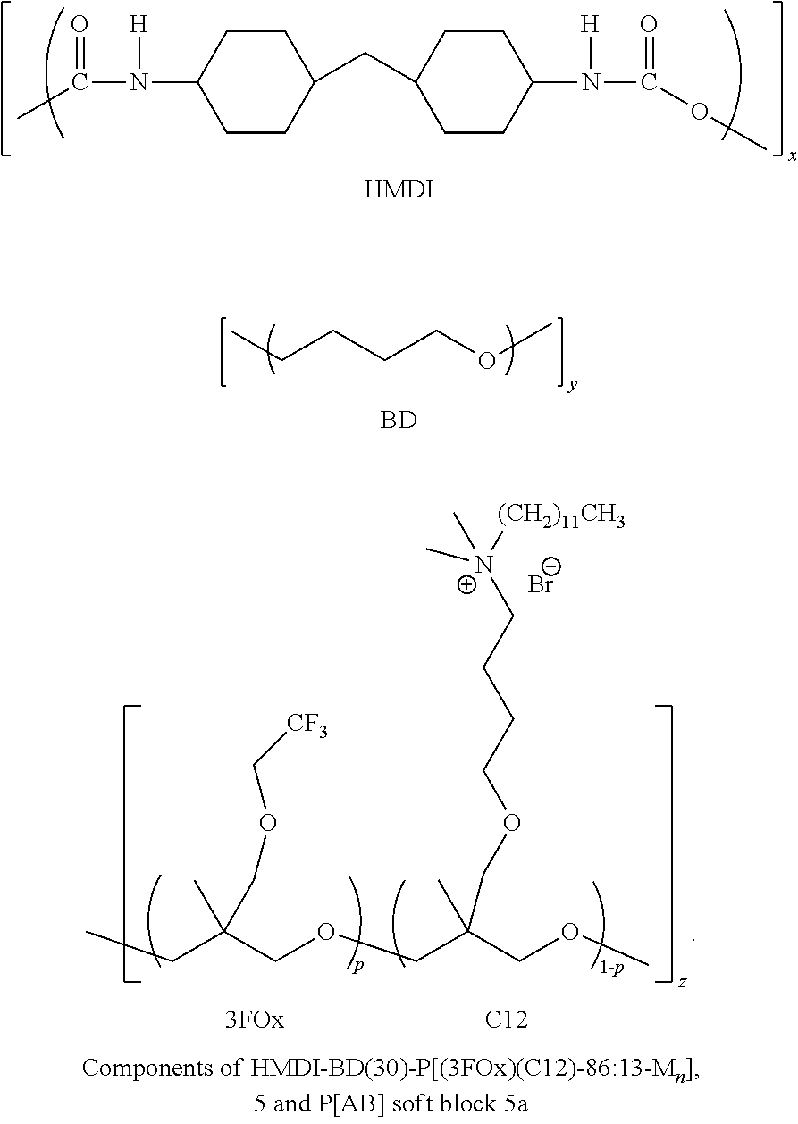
C1CC(N(C(C)=O)[H])CCC1CC1CCC(N(C(OCC)=O)[H])CC1.[HMDI].[Br-].CCC(COCC(COC)(C)COCCCC[N+]([(CH2)11CH3])(C)C)(C)COC[CF3].[C12].C(CCCOC)C.[BD]
